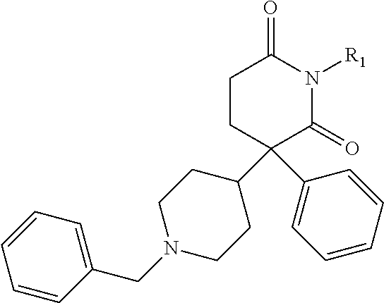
C1CC(C2CCN(CC3=CC=CC=C3)CC2)(C2=CC=CC=C2)C(=O)N([R1])C1=O
